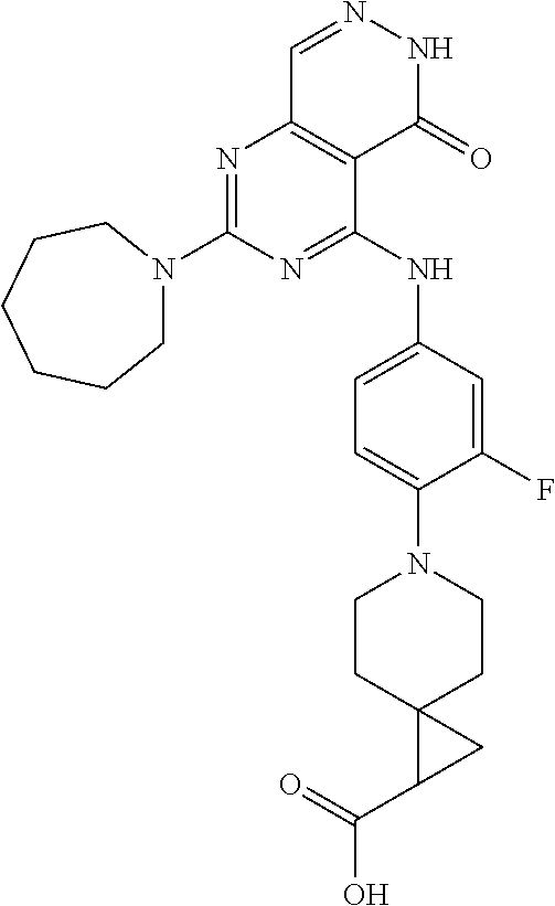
N1=C(NC2=CC=C(N3CCC4(CC3)C(C(O)=O)C4)C(F)=C2)C2=C(N=C1N1CCCCCC1)C=NNC2=O
